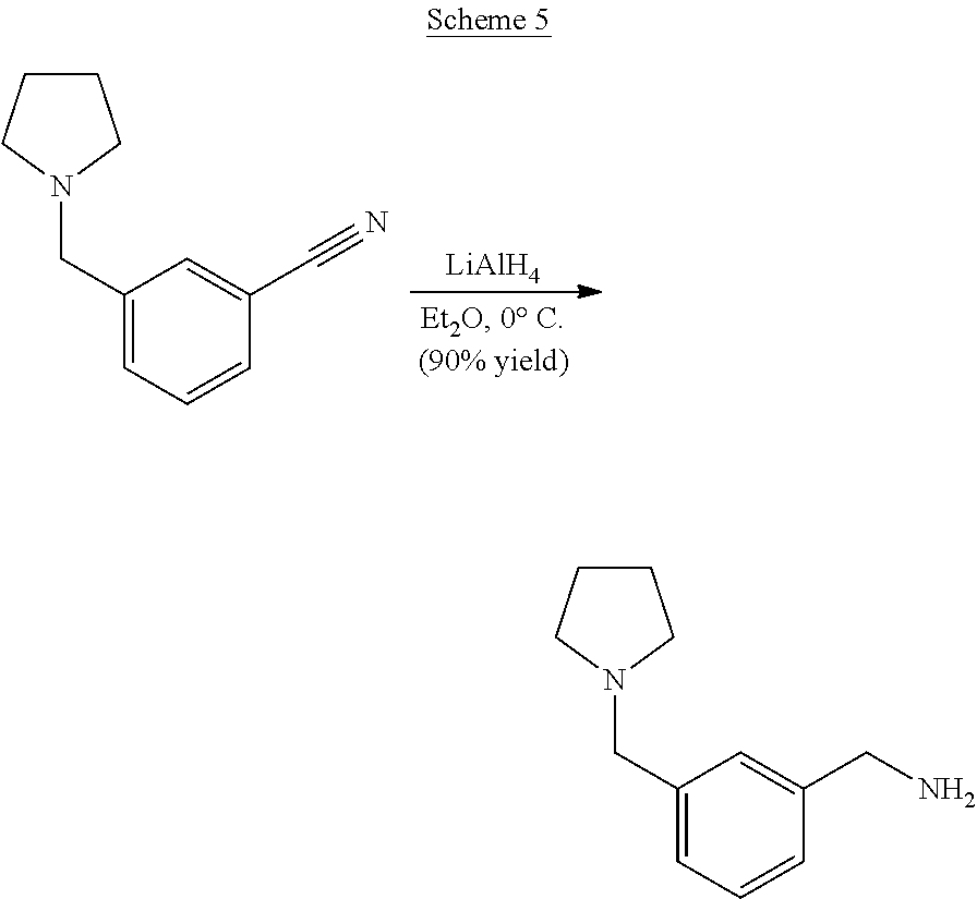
C1(CN2CCCC2)=CC=CC(C#N)=C1.[LiAlH4].C1(CN2CCCC2)=CC=CC(CN)=C1
